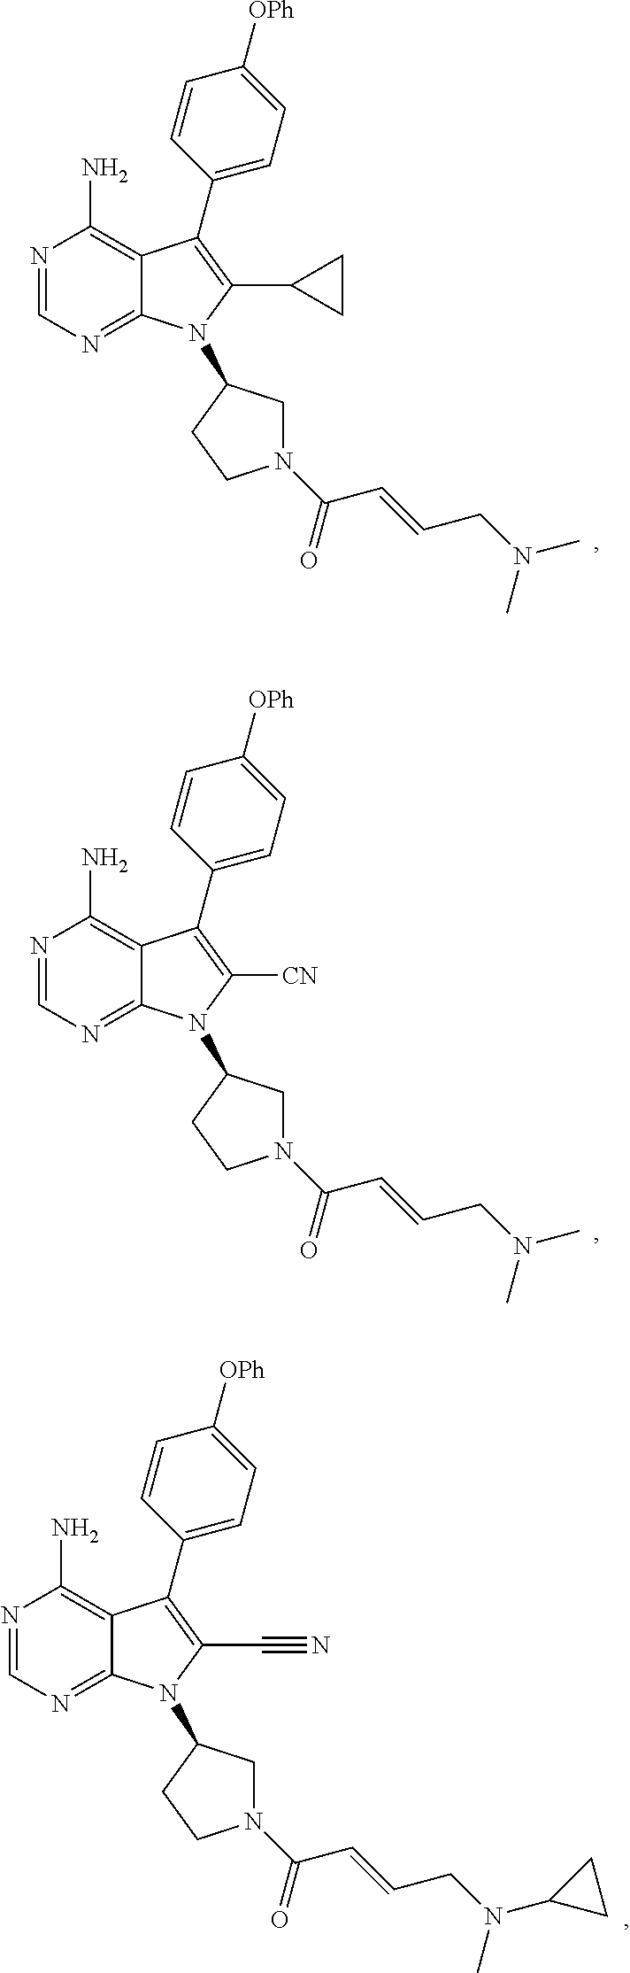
N1=CN=C2C(=C1N)C(C1=CC=C([OPh])C=C1)=C(C1CC1)N2C1CN(C(C=CCN(C)C)=O)CC1.N1=CN=C2C(=C1N)C(C1=CC=C([OPh])C=C1)=C([CN])N2C1CN(C(C=CCN(C)C)=O)CC1.N1=CN=C2C(=C1N)C(C1=CC=C([OPh])C=C1)=C(C#N)N2C1CN(C(C=CCN(C)C2CC2)=O)CC1
